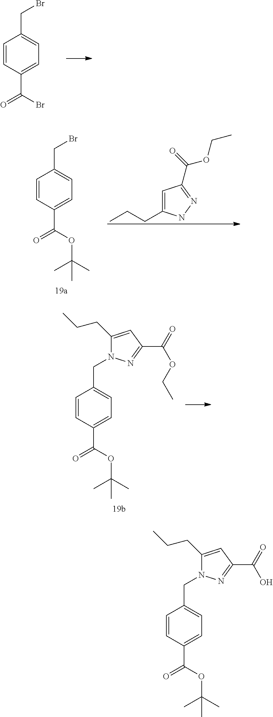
C1=CC(C(=O)Br)=CC=C1CBr.C1=CC(C(=O)OC(C)(C)C)=CC=C1CBr.C1=C(CCC)NN=C1C(=O)OCC.C1=CC(C(=O)OC(C)(C)C)=CC=C1CN1C(CCC)=CC(C(=O)OCC)=N1.C1=CC(C(=O)OC(C)(C)C)=CC=C1CN1C(CCC)=CC(C(=O)O)=N1
